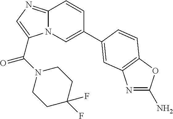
N12C(=NC=C1C(N1CCC(F)(F)CC1)=O)C=CC(C1=CC3=C(OC(N)=N3)C=C1)=C2
